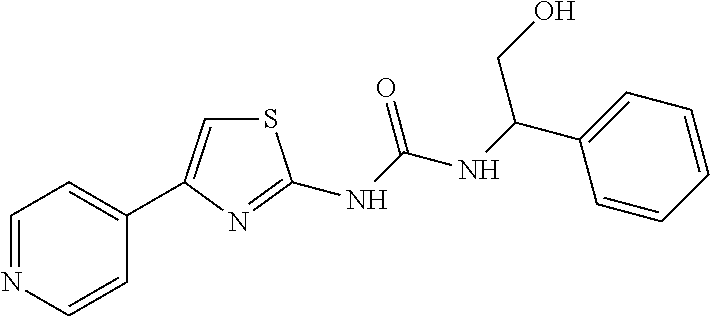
C1=NC=CC(C2=CSC(NC(NC(C3=CC=CC=C3)CO)=O)=N2)=C1
